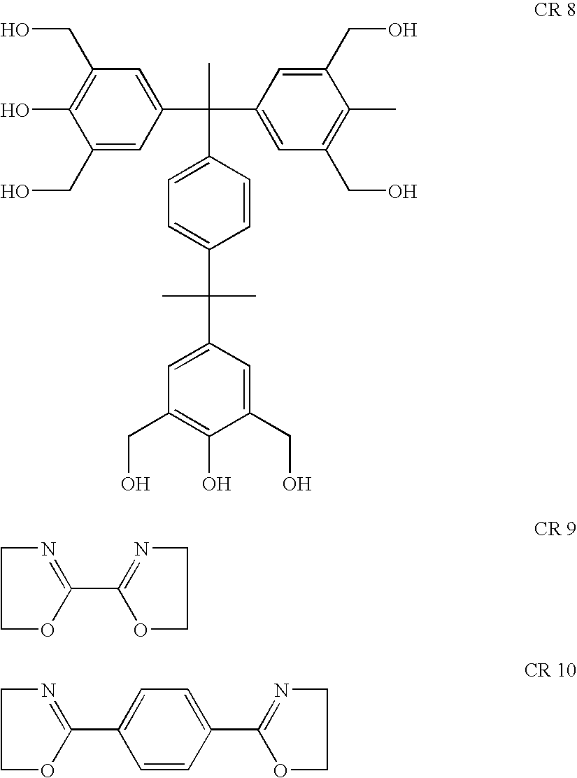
C1=CC(C(C2=CC(CO)=C(C)C(CO)=C2)(C2=CC(CO)=C(O)C(CO)=C2)C)=CC=C1C(C)(C)C1=CC(CO)=C(O)C(CO)=C1.C1OC(C2=NCCO2)=NC1.C1OC(C2=CC=C(C3=NCCO3)C=C2)=NC1
